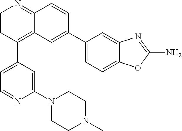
C1(C2=CC=NC(N3CCN(C)CC3)=C2)=C2C(=NC=C1)C=CC(C1=CC=C3C(=C1)N=C(N)O3)=C2
